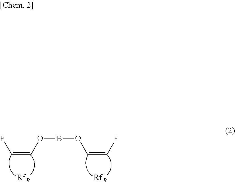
FC=COBOC=CF.[RfB].[RfB]
